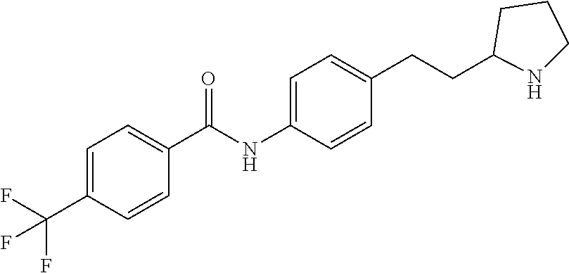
C1=C(C(F)(F)F)C=CC(C(NC2=CC=C(CCC3CCCN3)C=C2)=O)=C1
